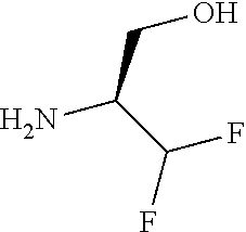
NC(C(F)F)CO
